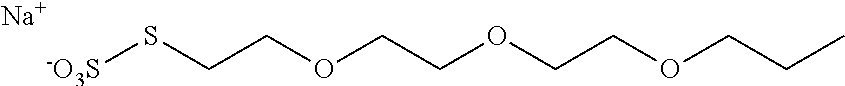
[-O3S]SCCOCCOCCOCCC.[Na]
